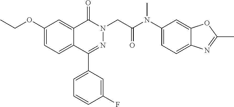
C1(OCC)=CC=C2C(=C1)C(=O)N(CC(N(C1=CC=C3C(=C1)OC(C)=N3)C)=O)N=C2C1=CC=CC(F)=C1
